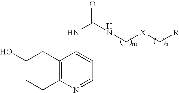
C12=C(N=CC=C1NC(NC[X]C[R])=O)CCC(O)C2
